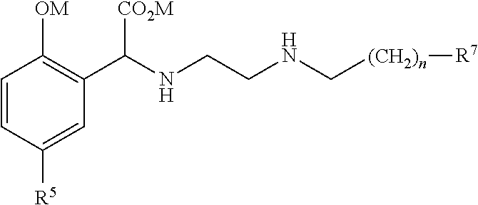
C1(C(NCCNC[(CH2)n][R7])[CO2M])=C([OM])C=CC([R5])=C1
